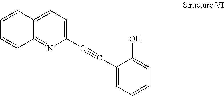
C1=CC2=CC=C(C#CC3=CC=CC=C3O)N=C2C=C1
